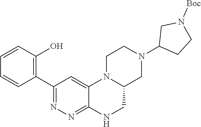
C1(C2=NN=C3C(=C2)N2C(CN3)CN(C3CCN([Boc])C3)CC2)=C(O)C=CC=C1
